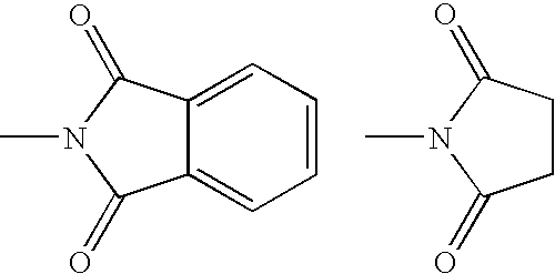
C12=CC=CC=C1C(=O)N(C)C2=O.C1CC(=O)N(C)C1=O
